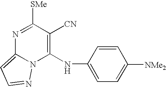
C1(NC2=CC=C([NMe2])C=C2)=C([CN])C([SMe])=NC2=CC=NN12
